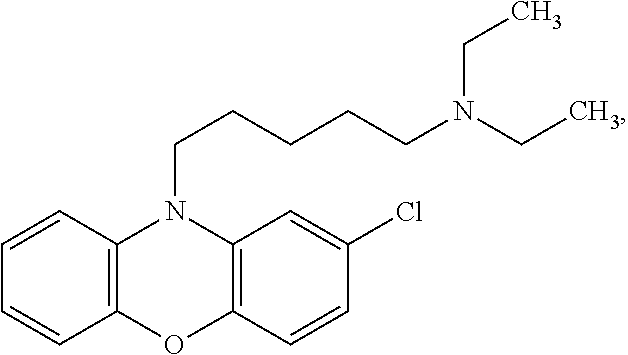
C1=CC2=C(C=C1)OC1=C(N2CCCCCN(CC)CC)C=C(Cl)C=C1
